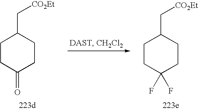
C1CC(F)(F)CCC1C[CO2Et].C1CC(=O)CCC1C[CO2Et]
